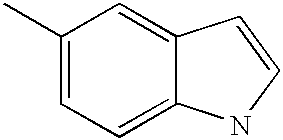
C1(C)=CC=C2C(=C1)C=CN2
